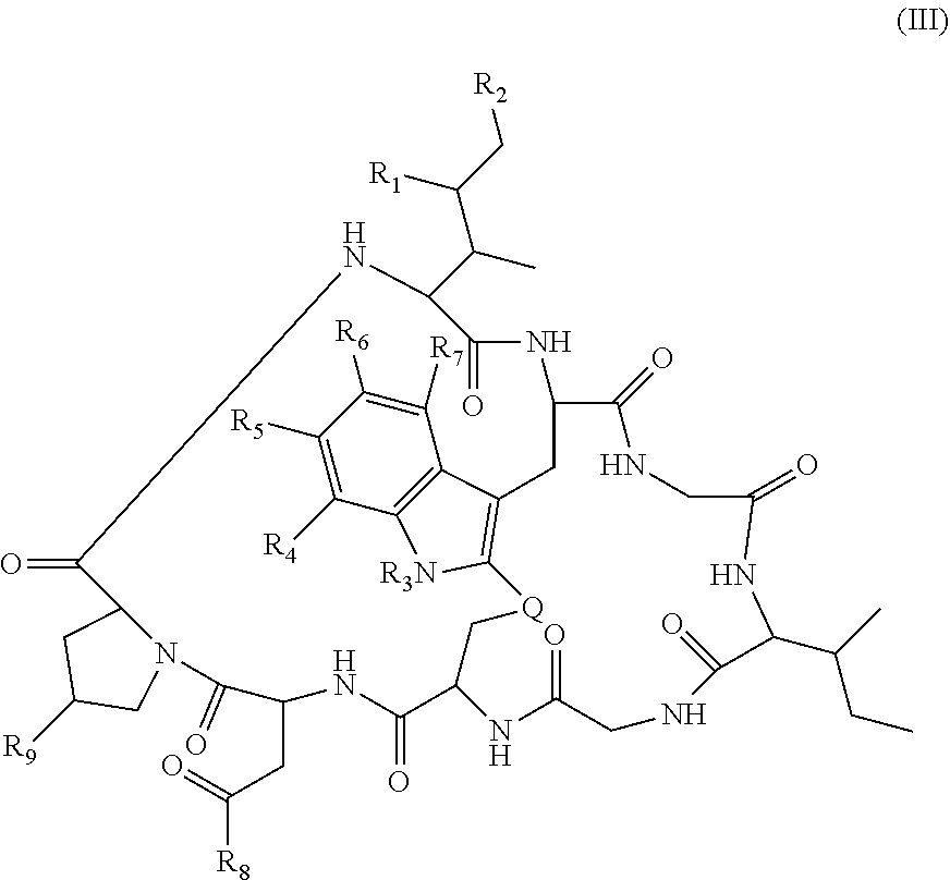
[R9]C1CN2C(C1)C(=O)NC(C(C)C(C[R2])[R1])C(=O)NC1CC3=C([Q]CC(C(=O)NC(CC(=O)[R8])C2=O)NC(=O)CNC(=O)C(C(CC)C)NC(=O)CNC1=O)[R3N]C1=C3C([R7])=C([R6])C([R5])=C1[R4]
